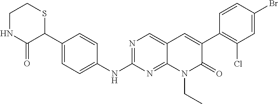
C1NC(=O)C(C2=CC=C(NC3=NC=C4C(=N3)N(CC)C(=O)C(C3=C(Cl)C=C(Br)C=C3)=C4)C=C2)SC1
